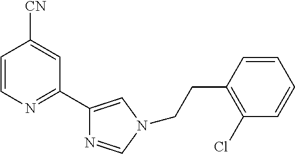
C1=CN=C(C2=CN(CCC3=C(Cl)C=CC=C3)C=N2)C=C1[CN]
